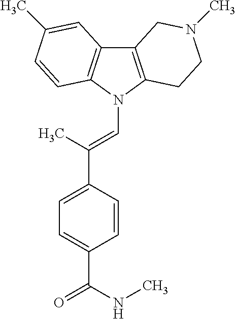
C12=C(N(C=C(C3=CC=C(C(=O)NC)C=C3)C)C3=C1C=C(C)C=C3)CCN(C)C2
